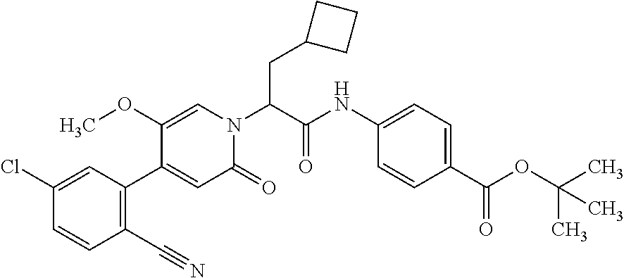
C(CC1CCC1)(N1C=C(OC)C(C2=C(C#N)C=CC(Cl)=C2)=CC1=O)C(=O)NC1=CC=C(C(OC(C)(C)C)=O)C=C1
